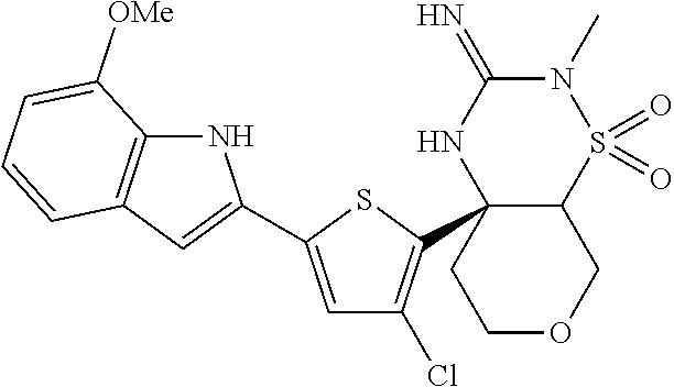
C12S(=O)(=O)N(C)C(=N)NC1(C1=C(Cl)C=C(C3=CC4=C(N3)C([OMe])=CC=C4)S1)CCOC2
